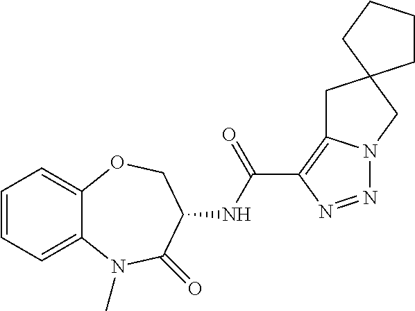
C1=CC=C2C(=C1)OCC(NC(=O)C1=C3N(N=N1)CC1(C3)CCCC1)C(=O)N2C
